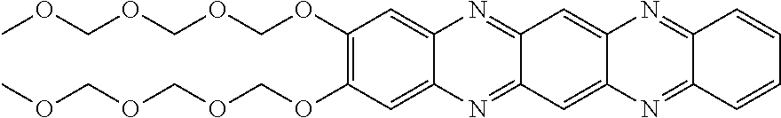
C12=CC3=NC4=CC(OCOCOCOC)=C(OCOCOCOC)C=C4N=C3C=C1N=C1C(=N2)C=CC=C1
